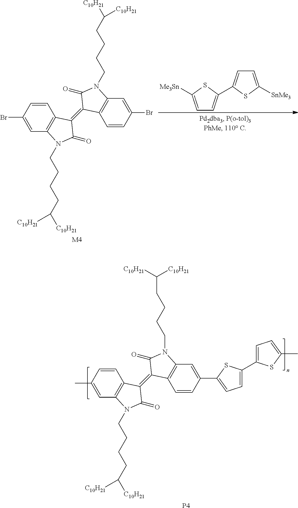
C1=CC(C)=CC2=C1C(=C1C3=C(C=C(C4=CC=C(C5=CC=C(C)S5)S4)C=C3)N(CCCCC([C10H21])[C10H21])C1=O)C(=O)N2CCCCC([C10H21])[C10H21].[P4].C1=CC(Br)=CC2=C1C(=C1C3=C(C=C(Br)C=C3)N(CCCCC([C10H21])[C10H21])C1=O)C(=O)N2CCCCC([C10H21])[C10H21].C1=C([Me3Sn])SC(C2=CC=C([SnMe3])S2)=C1.[M4]
